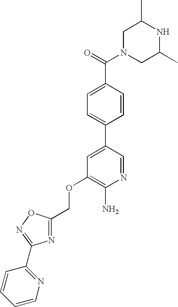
C1N(C(=O)C2=CC=C(C3=CC(OCC4=NC(C5=NC=CC=C5)=NO4)=C(N)N=C3)C=C2)CC(C)NC1C
